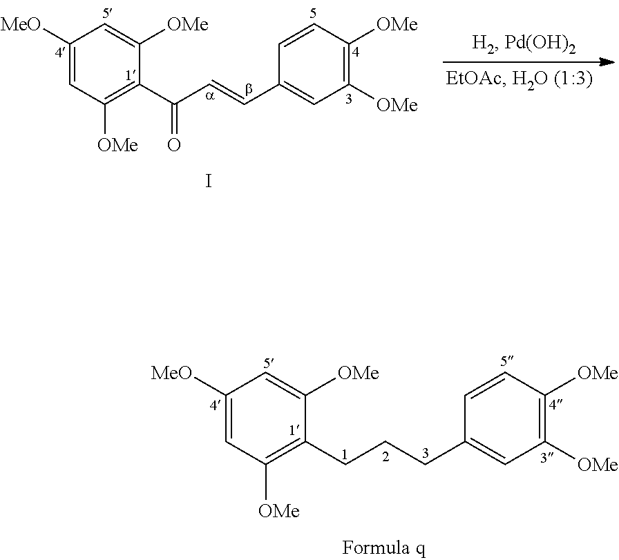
C1([MeO])=CC([OMe])=C(C(C=CC2=CC([OMe])=C([OMe])C=C2)=O)C([OMe])=C1.I.C1([MeO])=CC([OMe])=C(CCCC2=CC([OMe])=C([OMe])C=C2)C([OMe])=C1
